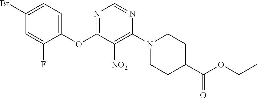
C1(OC2=NC=NC(N3CCC(C(OCC)=O)CC3)=C2[NO2])=CC=C(Br)C=C1F
